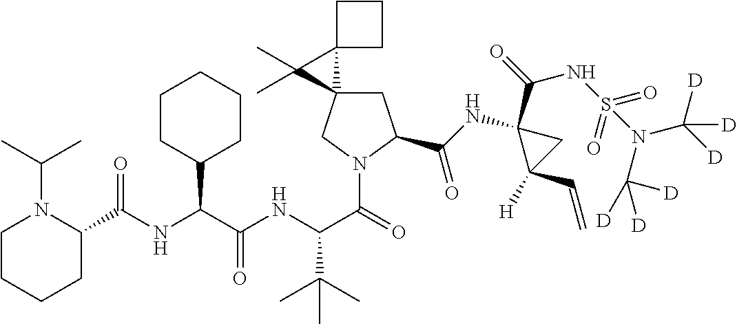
N(C(C(NC(C(=O)N1CC2(CC1C(=O)NC1(C(NS(=O)(=O)N(C([D])([D])[D])C([D])([D])[D])=O)C([H])(C=C)C1)C1(C2(C)C)CCC1)C(C)(C)C)=O)C1CCCCC1)C(C1N(C(C)C)CCCC1)=O
